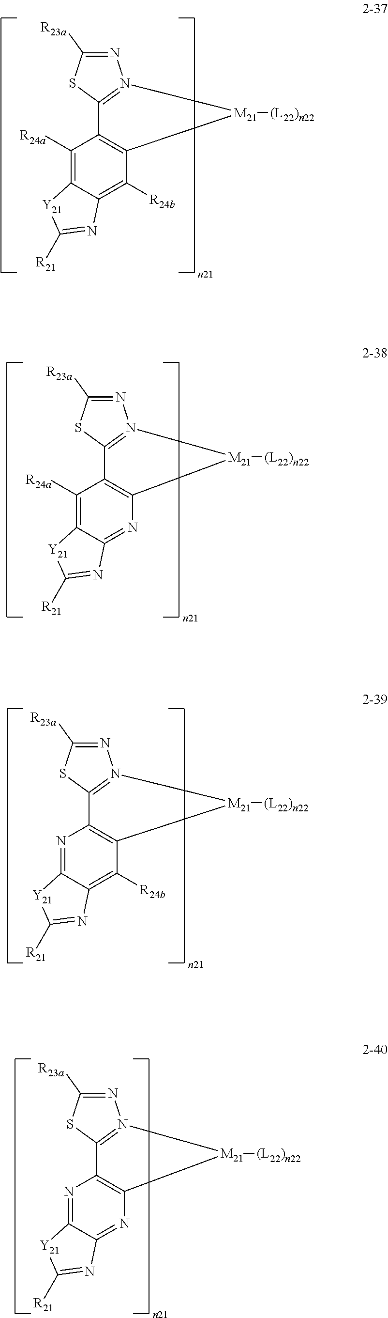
N1=C([R23a])SC2=N1[M21]([(L22)n22])C1=C2C([R24a])=C2C(=C1[R24b])N=C([R21])[Y21]2.N1=C([R23a])SC2=N1[M21]([(L22)n22])C1=C2C([R24a])=C2C(=N1)N=C([R21])[Y21]2.N1=C([R23a])SC2=N1[M21]([(L22)n22])C1=C2N=C2C(=C1[R24b])N=C([R21])[Y21]2.N1=C([R23a])SC2=N1[M21]([(L22)n22])C1=C2N=C2C(=N1)N=C([R21])[Y21]2
